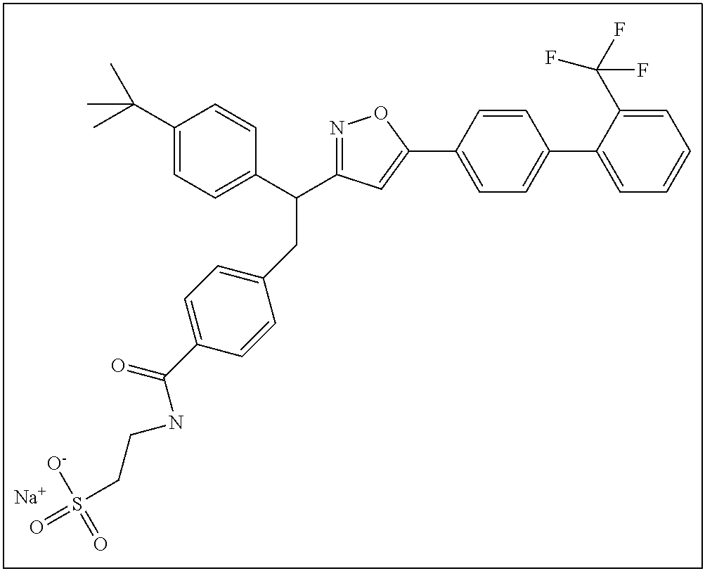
C1=C(C2=CC(C(C3=CC=C(C(C)(C)C)C=C3)CC3=CC=C(C(=O)NCCS(=O)([O-])=O)C=C3)=NO2)C=CC(C2=CC=CC=C2C(F)(F)F)=C1.[Na]
